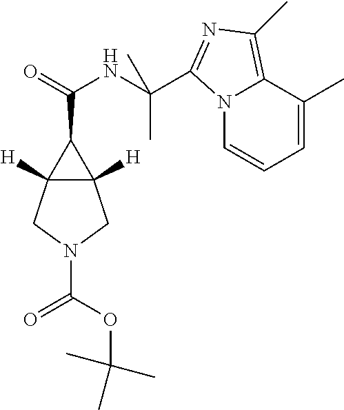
N12C=CC=C(C)C1=C(C)N=C2C(NC(=O)C1C2([H])C1([H])CN(C(OC(C)(C)C)=O)C2)(C)C
